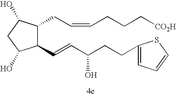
C1(C=CC(CCC2=CC=CS2)O)C(CC=CCCC[CO2H])C(O)CC1O
